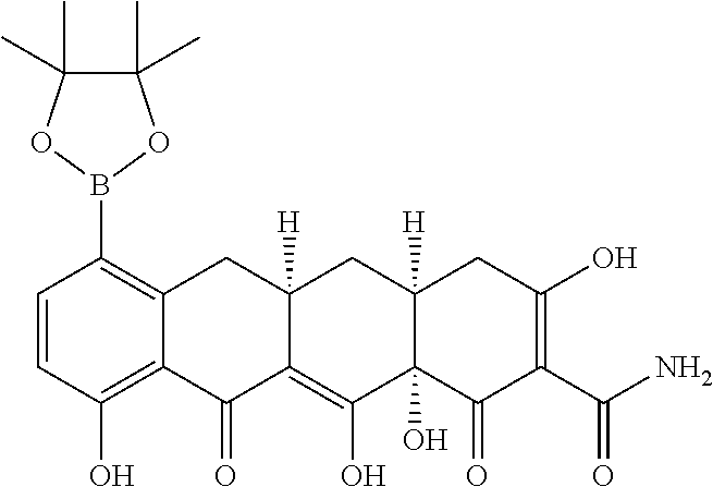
C1=CC(O)=C2C(=C1B1OC(C)(C)C(C)(C)O1)CC1([H])C(=C(O)C3(O)C([H])(C1)CC(O)=C(C(N)=O)C3=O)C2=O
